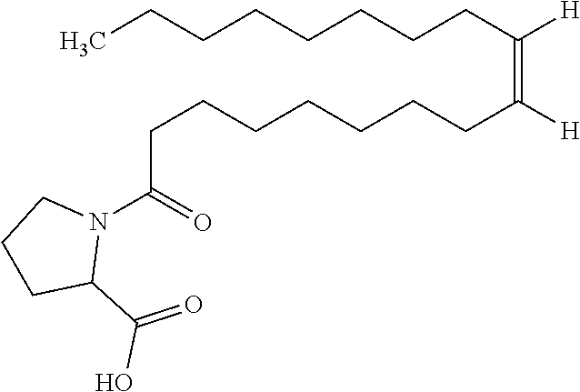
CCCCCCCCC([H])=C([H])CCCCCCCC(N1CCCC1C(=O)O)=O
